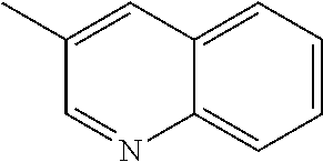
C1=C(C)C=NC2=CC=CC=C12
